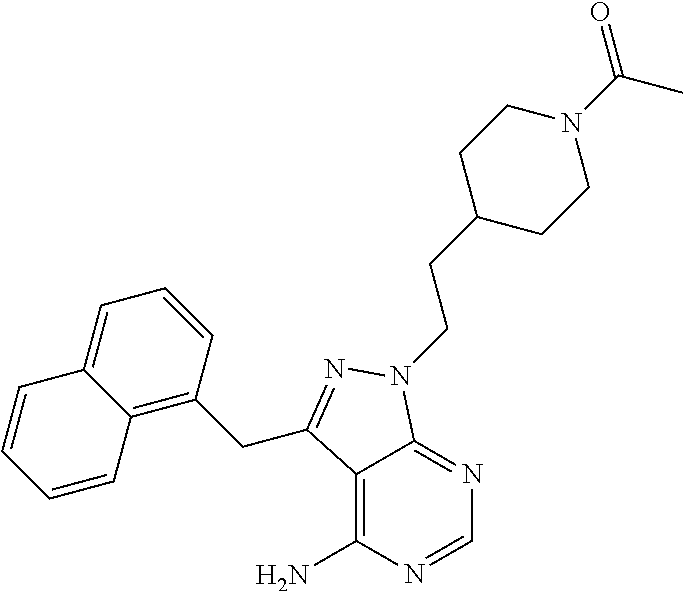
C12=C(N)N=CN=C1N(CCC1CCN(C(=O)C)CC1)N=C2CC1=C2C(=CC=C1)C=CC=C2
